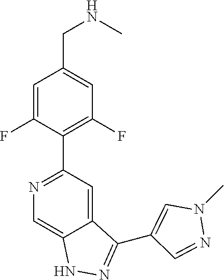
C1(F)=C(C2=NC=C3C(=C2)C(C2=CN(C)N=C2)=NN3)C(F)=CC(CNC)=C1
